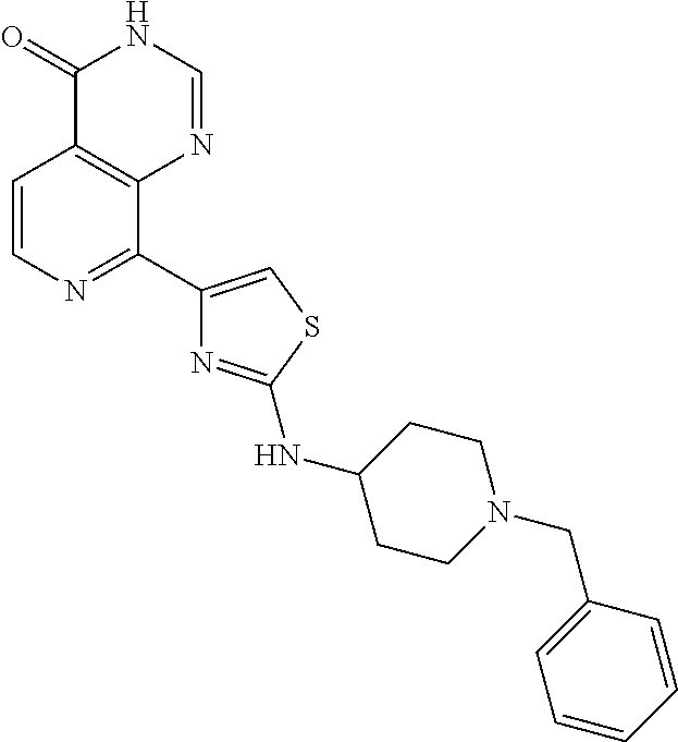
C1=CN=C(C2=CSC(NC3CCN(CC4=CC=CC=C4)CC3)=N2)C2=C1C(=O)NC=N2
